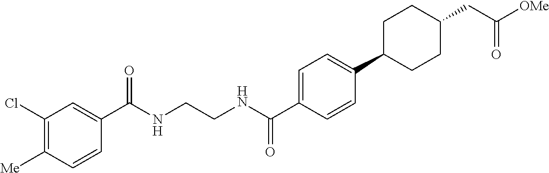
N(C(C1=CC=C(C2CCC(CC([OMe])=O)CC2)C=C1)=O)CCNC(C1=CC(Cl)=C([Me])C=C1)=O
